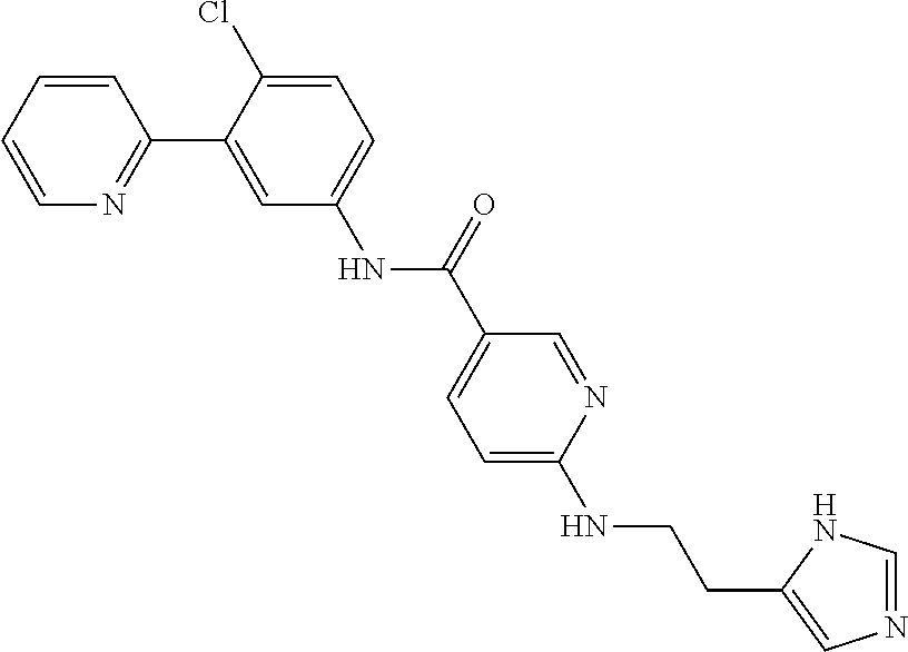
C1=CC=CN=C1C1=CC(NC(C2=CC=C(NCCC3=CN=CN3)N=C2)=O)=CC=C1Cl
